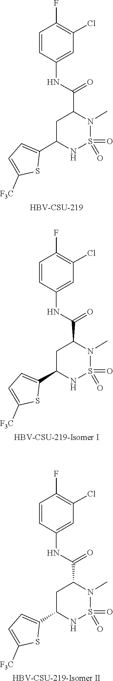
O=S1(=O)N(C)C(C(NC2=CC(Cl)=C(F)C=C2)=O)CC(C2=CC=C([F3C])S2)N1.[HBV-CSU-219].O=S1(=O)N(C)C(C(NC2=CC(Cl)=C(F)C=C2)=O)CC(C2=CC=C([F3C])S2)N1.[HBV-CSU-219-Isomer I].O=S1(=O)N(C)C(C(NC2=CC(Cl)=C(F)C=C2)=O)CC(C2=CC=C([F3C])S2)N1.[HBV-CSU-219-Isomer II]
